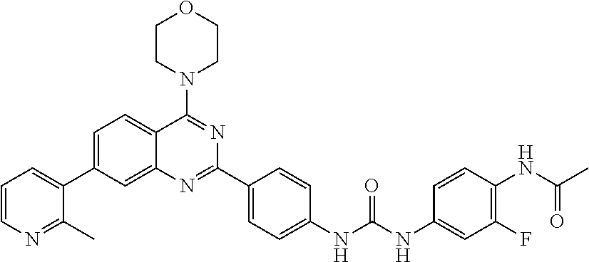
C1=CN=C(C)C(C2=CC=C3C(=C2)N=C(C2=CC=C(NC(NC4=CC(F)=C(NC(C)=O)C=C4)=O)C=C2)N=C3N2CCOCC2)=C1
